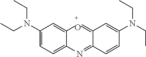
C1(N(CC)CC)=CC=C2C(=C1)[+O]=C1C(=N2)C=CC(N(CC)CC)=C1
